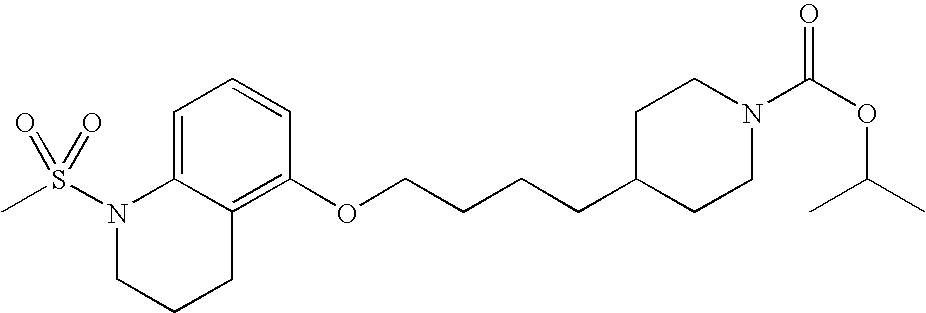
C12=C(OCCCCC3CCN(C(OC(C)C)=O)CC3)C=CC=C1N(S(C)(=O)=O)CCC2
